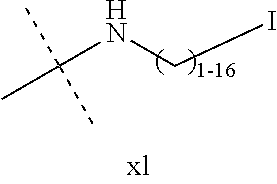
C(NCI)(C)(C)C
